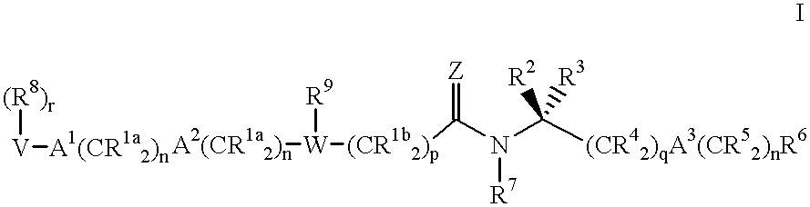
[(R8)r][V][A1(CR1a2)n].[W]([R9])([(CR1b2)p]C(N(C([(CR42)qA3(CR52)nR6])([R2])[R3])[R7])=[Z])[A2(CR1a2)n]
